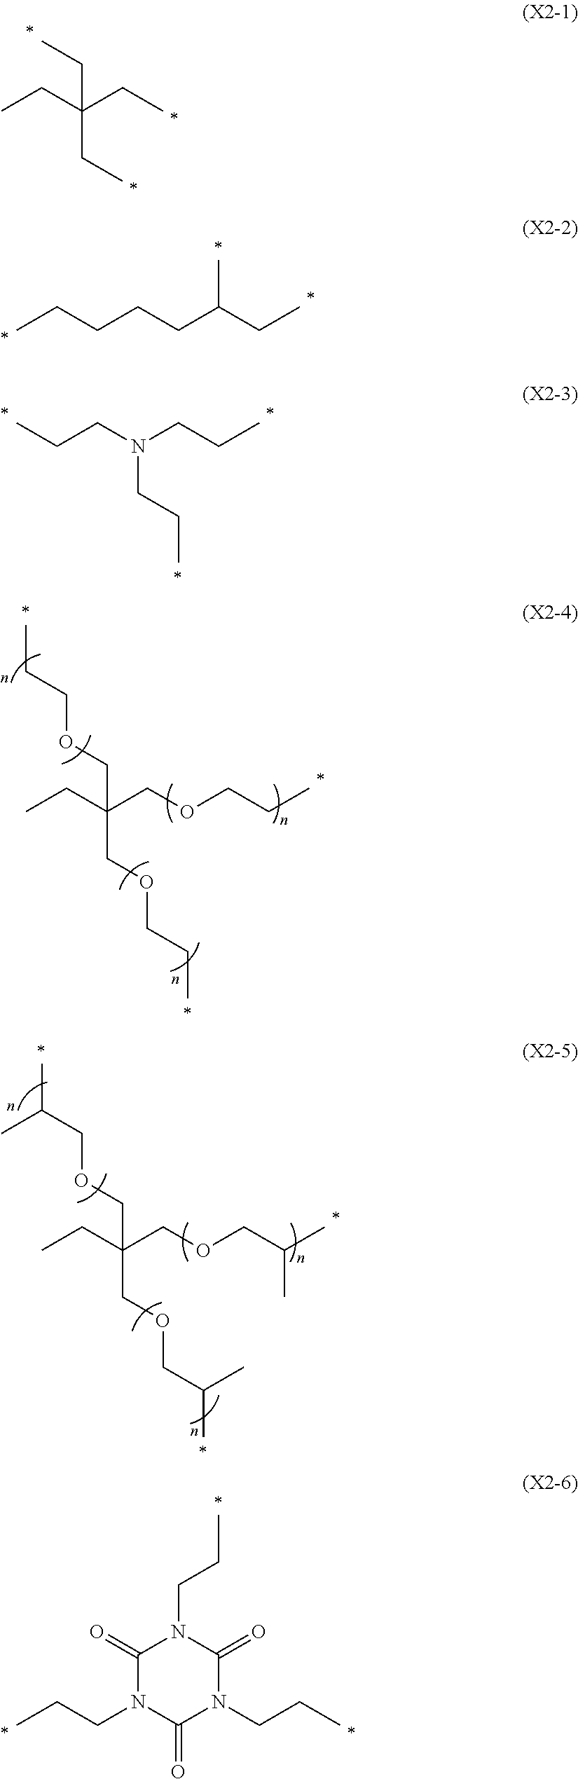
CCCOCC(COCCC)(CC)COCCC.CC(COCC(COCC(C)C)(CC)COCC(C)C)C.C(C(CC)(CC)CC)C.CCCCCC(CC)C.CCCN(CCC)CCC.C1(=O)N(CCC)C(=O)N(CCC)C(=O)N1CCC
